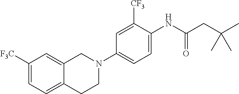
C1=C([F3C])C=C2C(=C1)CCN(C1=CC=C(NC(CC(C)(C)C)=O)C([CF3])=C1)C2
